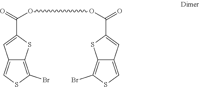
C12=C(Br)SC=C1C=C(C(=O)OOC(C1=CC3=CSC(Br)=C3S1)=O)S2
